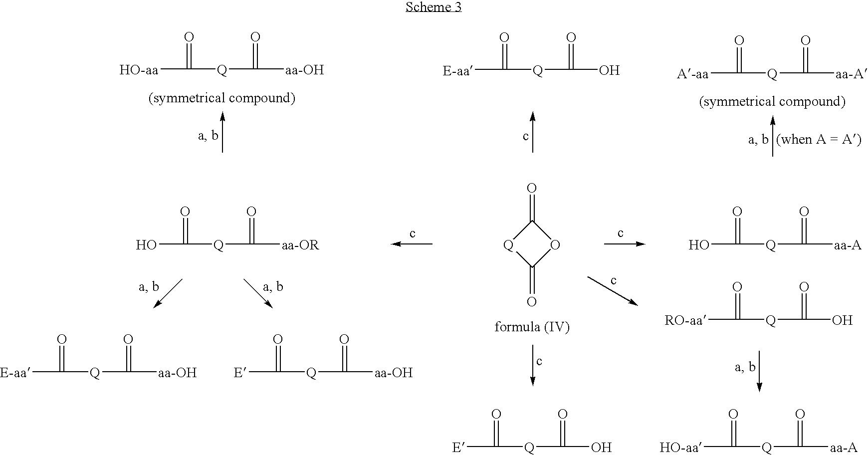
[HO-aa]C(=O)[Q]C(=O)[aa-OH].[E-aa]C(=O)[Q]C(=O)O.[A-aa]C(=O)[Q]C(=O)[aa-A].[E]C(=O)[Q]C(=O)[aa-OH].[E-aa]C(=O)[Q]C(=O)[aa-OH].[HO-aa]C(=O)[Q]C(=O)[aa-A].OC(=O)[Q]C(=O)[aa-OR].OC(=O)[Q]C(=O)[aa-A].C1(=O)[Q]C(=O)O1.[E]C(=O)[Q]C(=O)O.[RO-aa]C(=O)[Q]C(=O)O
